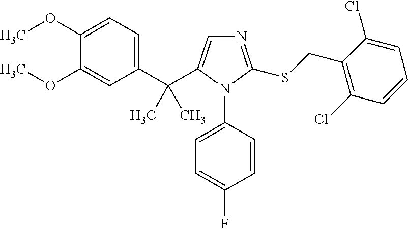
C1(OC)=CC=C(C(C2=CN=C(SCC3=C(Cl)C=CC=C3Cl)N2C2=CC=C(F)C=C2)(C)C)C=C1OC
